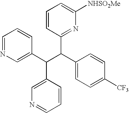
C1=NC=C(C(C(C2=CC=C([CF3])C=C2)C2=NC([NHSO2Me])=CC=C2)C2=CN=CC=C2)C=C1
